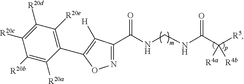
N1=C(C(NCNC(C([R5])([R4a])[R4b])=O)=O)C([H])=C(C2=C([R20e])C([R20d])=C([R20c])C([R20b])=C2[R20a])O1
